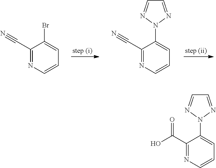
C1(C#N)=NC=CC=C1Br.C1(C#N)=NC=CC=C1N1N=CC=N1.C1(C(O)=O)=NC=CC=C1N1N=CC=N1
